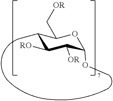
C1(C)C([RO])C([OR])C(OC)OC1C[OR]
